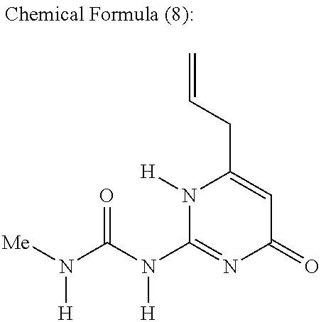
N1([H])C(N(C(N([H])[Me])=O)[H])=NC(=O)C=C1CC=C
